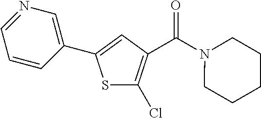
C1(C2=CC(C(N3CCCCC3)=O)=C(Cl)S2)=CN=CC=C1
